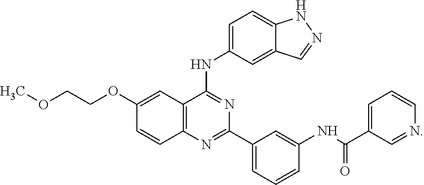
C1(OCCOC)=CC2=C(C=C1)N=C(C1=CC=CC(NC(C3=CC=CN=C3)=O)=C1)N=C2NC1=CC=C2C(=C1)C=NN2
